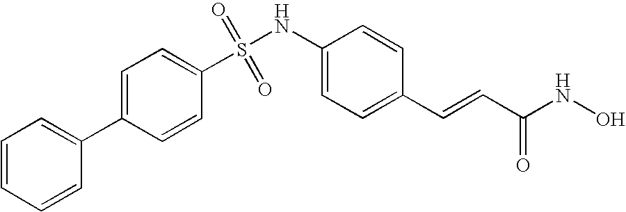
C1=C(NS(C2=CC=C(C3=CC=CC=C3)C=C2)(=O)=O)C=CC(C=CC(NO)=O)=C1
